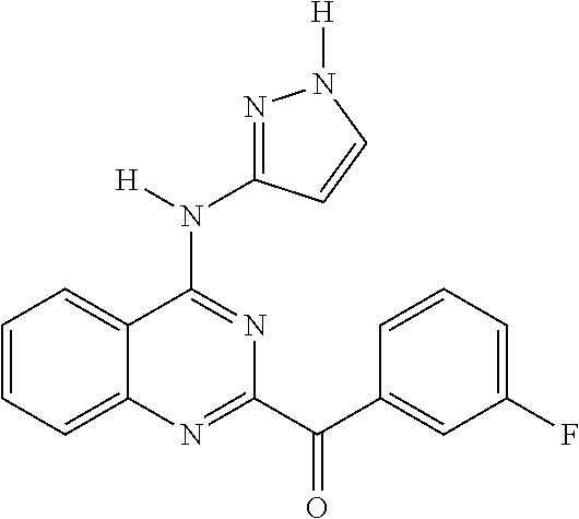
C1=CC=C2C(=C1)C(N(C1=NN([H])C=C1)[H])=NC(C(C1=CC(F)=CC=C1)=O)=N2
